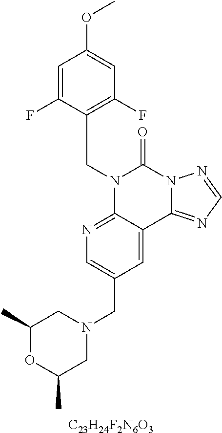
[C23H24F2N6O3].C(N1C2=NC=C(CN3CC(C)OC(C)C3)C=C2C2=NC=NN2C1=O)C1=C(F)C=C(OC)C=C1F
